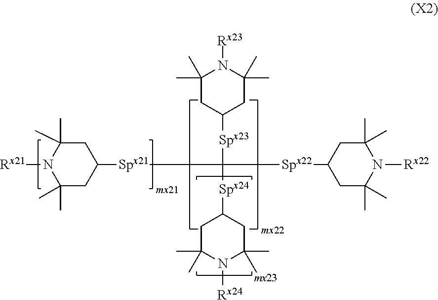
[Rx21]N1C(C)(C)CC([Spx21]C([Spx23]C2CC(C)(C)N([Rx23])C(C)(C)C2)([Spx24]C2CC(C)(C)N([Rx24])C(C)(C)C2)[Spx22]C2CC(C)(C)N([Rx22])C(C)(C)C2)CC1(C)C
